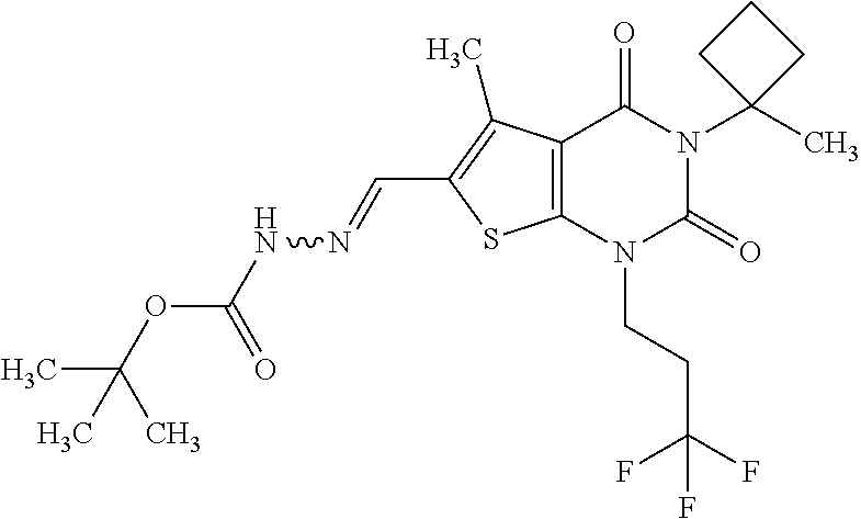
C12=C(N(CCC(F)(F)F)C(=O)N(C3(C)CCC3)C1=O)SC(C=NNC(OC(C)(C)C)=O)=C2C
